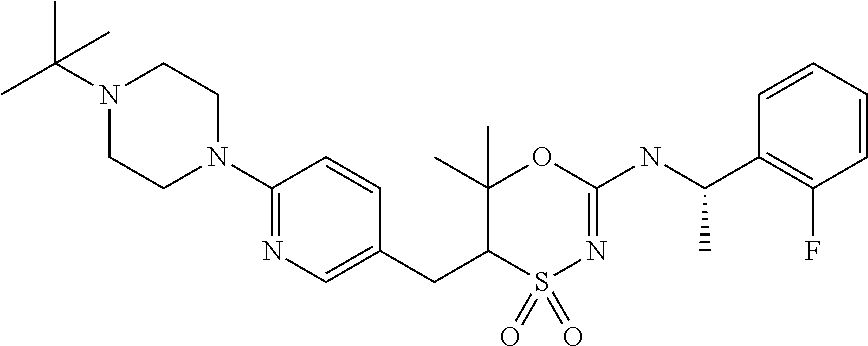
C1(CC2S(=O)(=O)N=C(NC(C3=C(F)C=CC=C3)C)OC2(C)C)=CN=C(N2CCN(C(C)(C)C)CC2)C=C1
